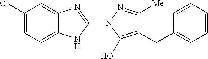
C1(Cl)=CC=C2C(=C1)N=C(N1C(O)=C(CC3=CC=CC=C3)C([Me])=N1)N2
